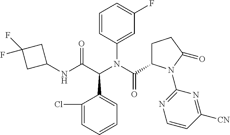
C1=CC=C(Cl)C(C(C(NC2CC(F)(F)C2)=O)N(C2=CC(F)=CC=C2)C(=O)C2CCC(=O)N2C2=NC=CC([CN])=N2)=C1
